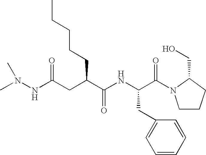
N(C(=O)CC(C(NC(C(=O)N1CCCC1CO)CC1=CC=CC=C1)=O)CCCCC)N(C)C
